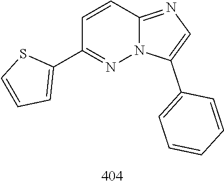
C1(C2=CC=CS2)=NN2C(=NC=C2C2=CC=CC=C2)C=C1
